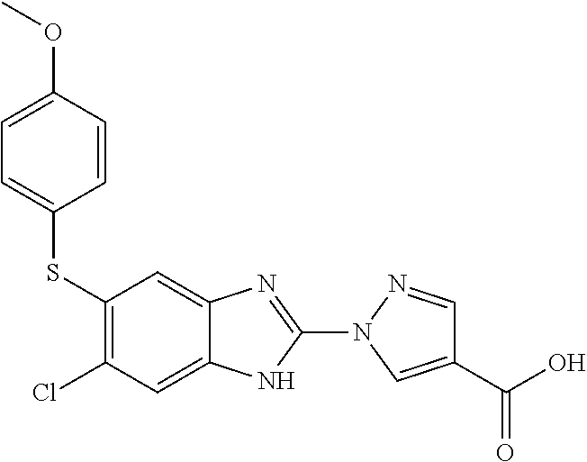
C1(SC2=CC=C(OC)C=C2)=C(Cl)C=C2C(=C1)N=C(N1C=C(C(=O)O)C=N1)N2
